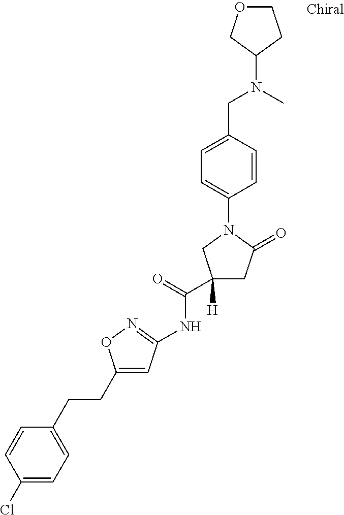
N(C(C1([H])CC(=O)N(C2=CC=C(CN(C)C3COCC3)C=C2)C1)=O)C1=NOC(CCC2=CC=C(Cl)C=C2)=C1
